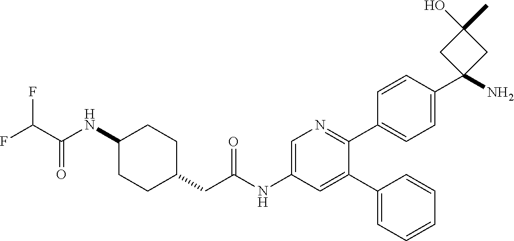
C1(NC(C(F)F)=O)CCC(CC(NC2=CN=C(C3=CC=C(C4(N)CC(O)(C)C4)C=C3)C(C3=CC=CC=C3)=C2)=O)CC1
